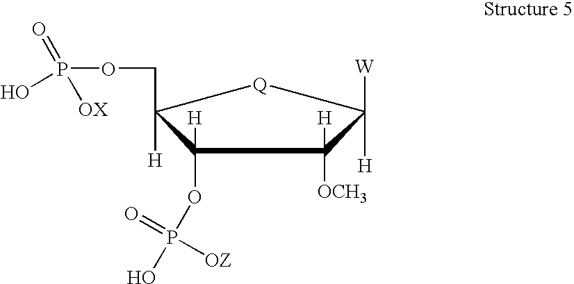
C1(OP(O)(=O)[OZ])([H])C([H])(COP(O)(=O)[OX])[Q]C([H])([W])C1([OCH3])[H]
